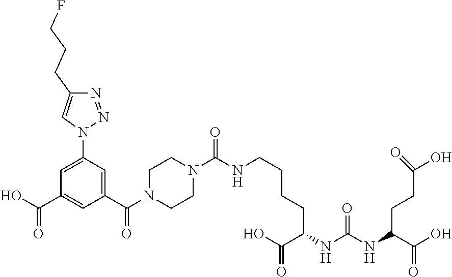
C1(C(N2CCN(C(NCCCCC(C(=O)O)NC(NC(C(O)=O)CCC(O)=O)=O)=O)CC2)=O)=CC(N2N=NC(CCCF)=C2)=CC(C(O)=O)=C1
